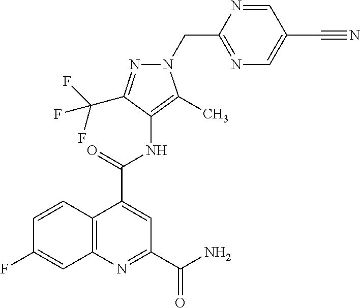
C12=C(N=C(C(=O)N)C=C1C(=O)NC1=C(C)N(CC3=NC=C(C#N)C=N3)N=C1C(F)(F)F)C=C(F)C=C2
